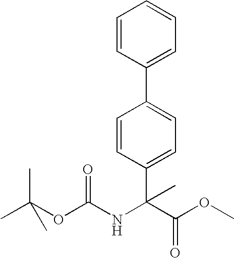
C1=CC(C(NC(OC(C)(C)C)=O)(C(OC)=O)C)=CC=C1C1=CC=CC=C1
